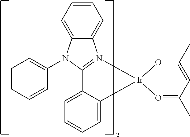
C1=C2C(=CC=C1)C1=N(C3=CC=CC=C3N1C1=CC=CC=C1)[Ir]21O=C(C)C=C(C)O1
